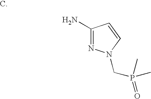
C1(N)=NN(CP(=O)(C)C)C=C1
